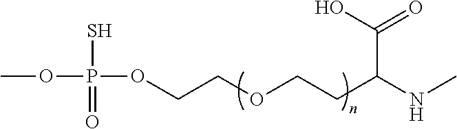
COP(OCCOCCC(NC)C(=O)O)(S)=O
